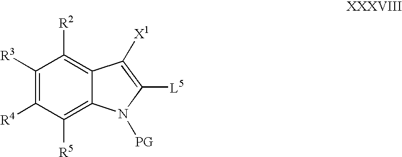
C1([R3])=C([R4])C([R5])=C2C(=C1[R2])C([X1])=C([L5])N2[PG]
